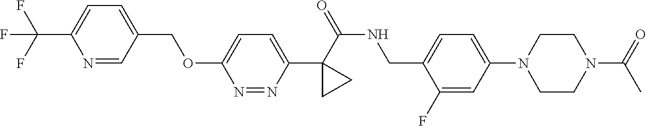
C1(C(=O)NCC2=CC=C(N3CCN(C(=O)C)CC3)C=C2F)(C2=CC=C(OCC3=CC=C(C(F)(F)F)N=C3)N=N2)CC1
